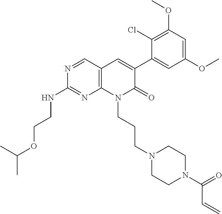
C1(NCCOC(C)C)=NC2=C(C=C(C3=CC(OC)=CC(OC)=C3Cl)C(=O)N2CCCN2CCN(C(C=C)=O)CC2)C=N1
